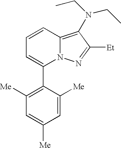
C1(C2=CC=CC3=C(N(CC)CC)C([Et])=NN23)=C([Me])C=C([Me])C=C1[Me]
